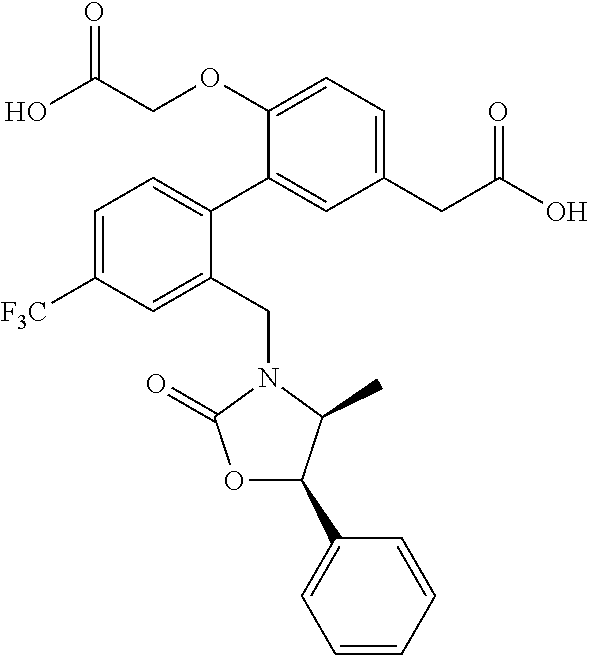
C1=C([F3C])C=C(CN2C(=O)OC(C3=CC=CC=C3)C2C)C(C2=CC(CC(O)=O)=CC=C2OCC(O)=O)=C1
